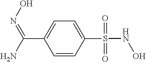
C1(S(NO)(=O)=O)=CC=C(C(N)=NO)C=C1
